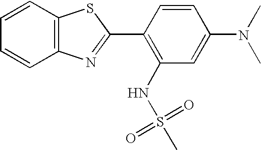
C1=CC2=C(C=C1)SC(C1=C(NS(C)(=O)=O)C=C(N(C)C)C=C1)=N2
